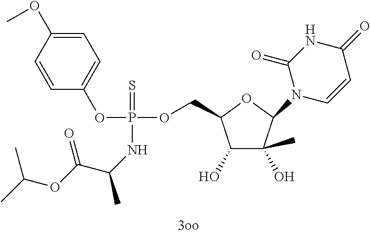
C1=CC(OC)=CC=C1OP(OCC1C(O)C(O)(C)C(N2C=CC(=O)NC2=O)O1)(=S)NC(C)C(OC(C)C)=O
